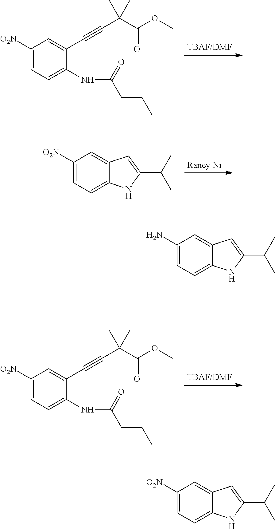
C1([O2N])=CC=C2C(=C1)C=C(C(C)C)N2.C1([O2N])=CC=C(NC(CCC)=O)C(C#CC(C(OC)=O)(C)C)=C1.C1([O2N])=CC=C(NC(CCC)=O)C(C#CC(C(OC)=O)(C)C)=C1.C1(N)=CC=C2C(=C1)C=C(C(C)C)N2.C1([O2N])=CC=C2C(=C1)C=C(C(C)C)N2
